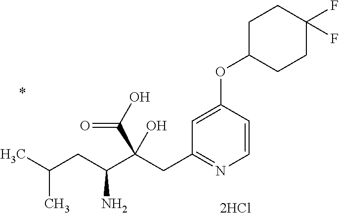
C1=CC(OC2CCC(F)(F)CC2)=CC(CC(C(CC(C)C)N)(C(O)=O)O)=N1
